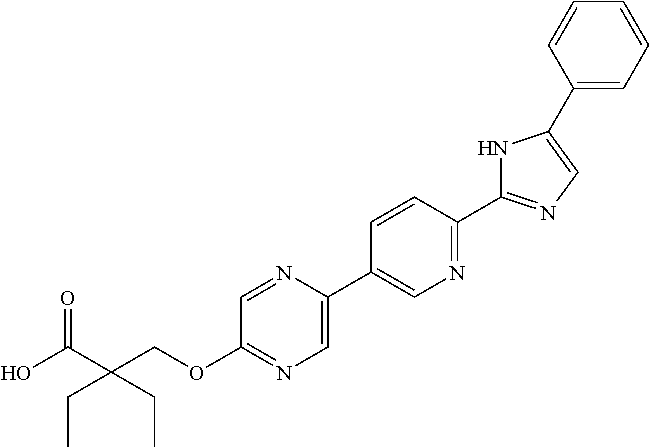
OC(C(COC1=NC=C(C2=CN=C(C3=NC=C(C4=CC=CC=C4)N3)C=C2)N=C1)(CC)CC)=O
